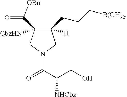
C1([H])(CCC[B(OH)2])C([CbzHN])(C(=O)[OBn])CN(C(C(CO)[NHCbz])=O)C1
